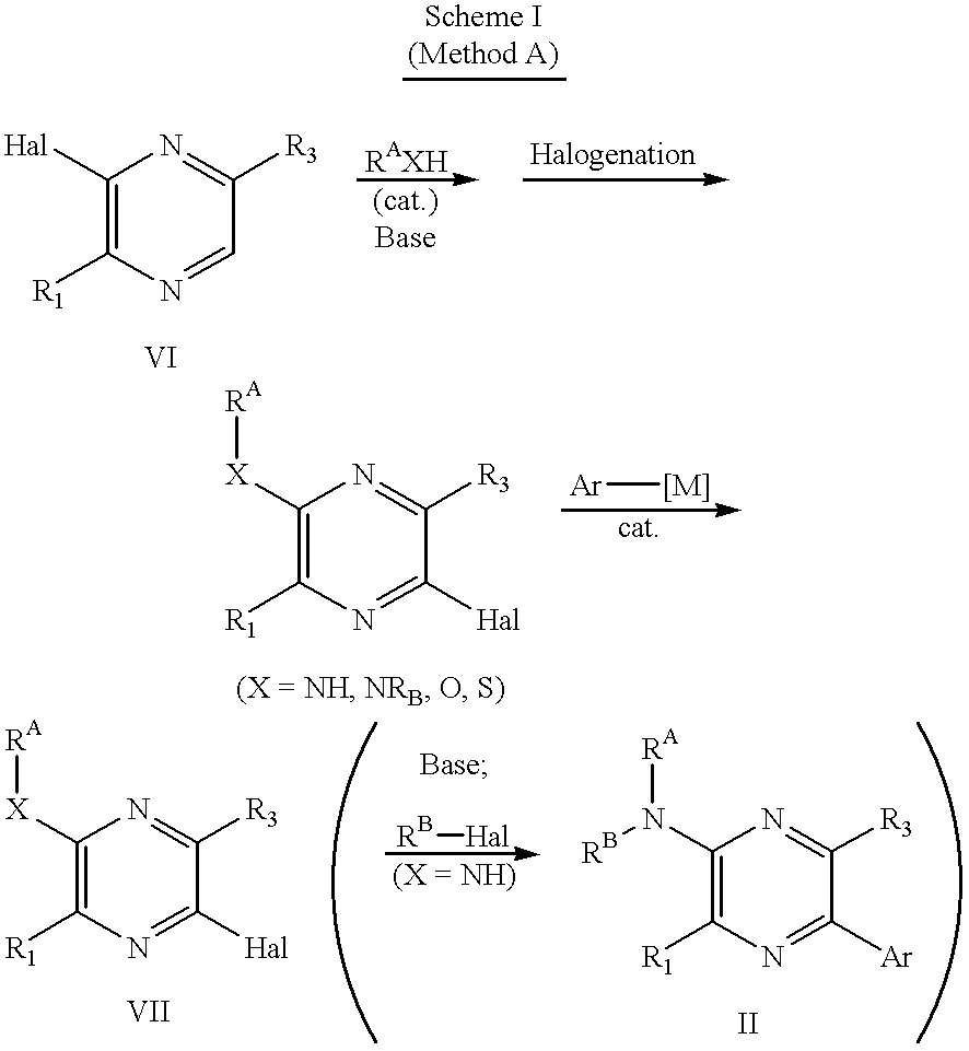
[Hal]C1=C([R1])N=CC([R3])=N1.[RB][Hal].N(C1=C([R1])N=C([Ar])C([R3])=N1)([RB])[RA].[RA][X]C1=C([R1])N=C([Hal])C([R3])=N1.[RA][X]C1=C([R1])N=C([Hal])C([R3])=N1.[Ar][[M]]
